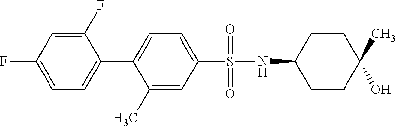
C1(F)=CC(F)=CC=C1C1=CC=C(S(=O)(NC2CCC(C)(O)CC2)=O)C=C1C
